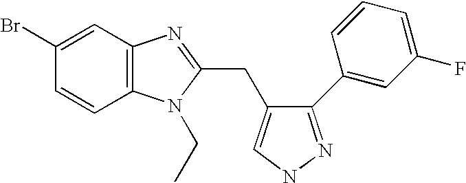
C1(Br)=CC2=C(C=C1)N(CC)C(CC1=CNN=C1C1=CC(F)=CC=C1)=N2
